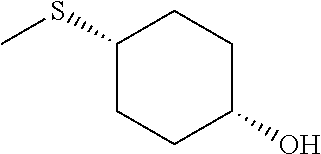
C1(SC)CCC(O)CC1
